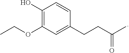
CCOC1=C(O)C=CC(CCC(C)=O)=C1
